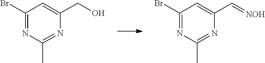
C1(Br)=NC(C)=NC(CO)=C1.C1(Br)=NC(C)=NC(C=[NOH])=C1
